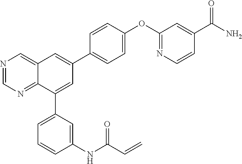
N1=CN=C2C(=C1)C=C(C1=CC=C(OC3=NC=CC(C(N)=O)=C3)C=C1)C=C2C1=CC=CC(NC(C=C)=O)=C1
